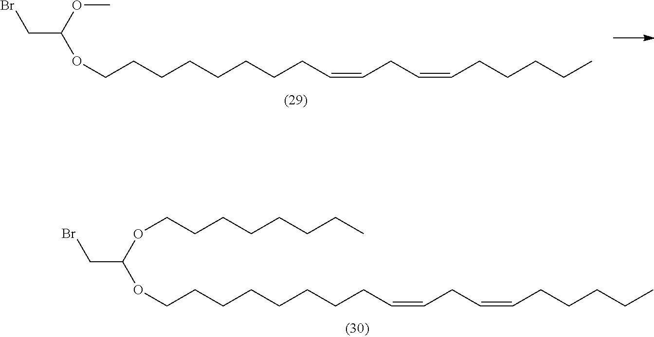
C(OCCCCCCCCC=CCC=CCCCCC)(OC)CBr.C(OCCCCCCCCC=CCC=CCCCCC)(OCCCCCCCC)CBr
